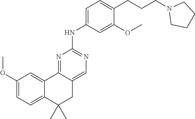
C1=C2C(=CC(OC)=C1)C1=NC(NC3=CC=C(CCCN4CCCC4)C(OC)=C3)=NC=C1CC2(C)C
